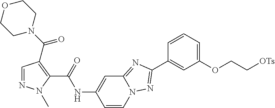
C1=NN(C)C(C(=O)NC2=CC3=NC(C4=CC(OCC[OTs])=CC=C4)=NN3C=C2)=C1C(N1CCOCC1)=O
